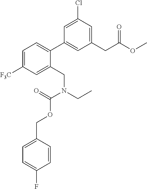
C1=C([F3C])C=C(CN(CC)C(=O)OCC2=CC=C(F)C=C2)C(C2=CC(CC(OC)=O)=CC(Cl)=C2)=C1
